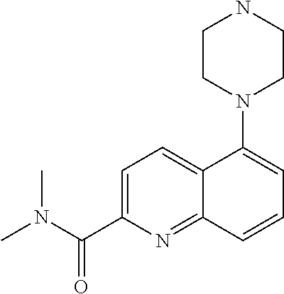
C1CN(C2=CC=CC3=NC(C(N(C)C)=O)=CC=C23)CCN1
